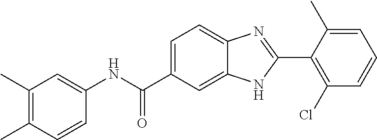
CC1=C(C)C=C(NC(C2=CC=C3C(=C2)NC(C2=C(Cl)C=CC=C2C)=N3)=O)C=C1
